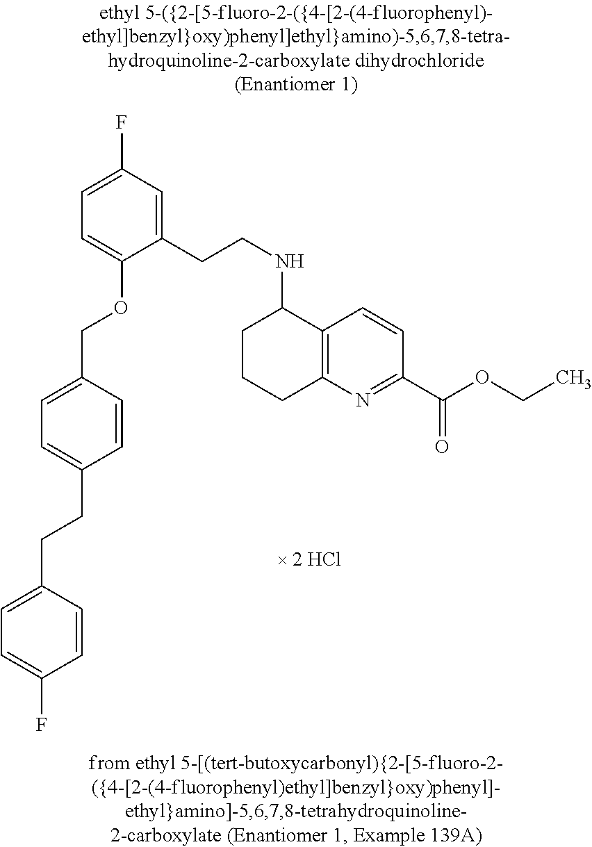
C(C1=CC=C(COC2=CC=C(F)C=C2CCNC2CCCC3=C2C=CC(C(OCC)=O)=N3)C=C1)CC1=CC=C(F)C=C1.[ 2 HCl]
